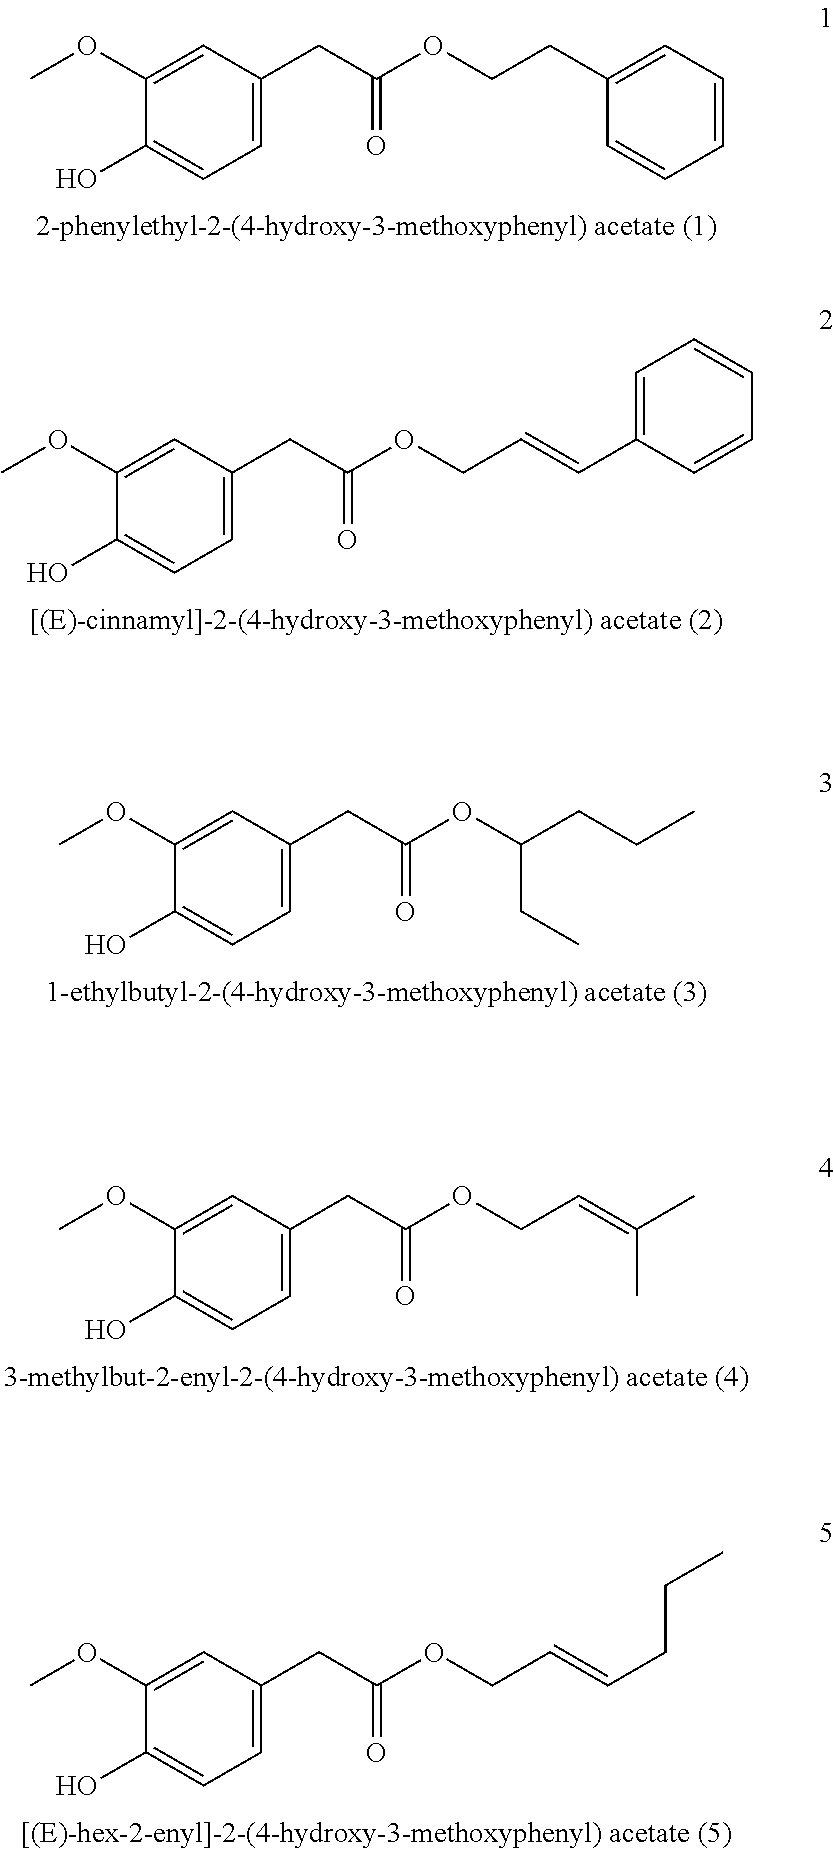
C1=C(CC(OCCC2=CC=CC=C2)=O)C=C(OC)C(O)=C1.C1=C(CC(OCC=CC2=CC=CC=C2)=O)C=C(OC)C(O)=C1.C1=C(CC(OC(CCC)CC)=O)C=C(OC)C(O)=C1.C1=C(CC(OCC=C(C)C)=O)C=C(OC)C(O)=C1.C1=C(CC(OCC=CCCC)=O)C=C(OC)C(O)=C1
